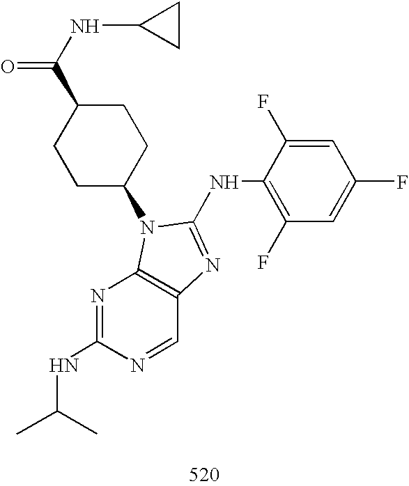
N1=C(NC(C)C)N=CC2=C1N(C1CCC(C(NC3CC3)=O)CC1)C(NC1=C(F)C=C(F)C=C1F)=N2
